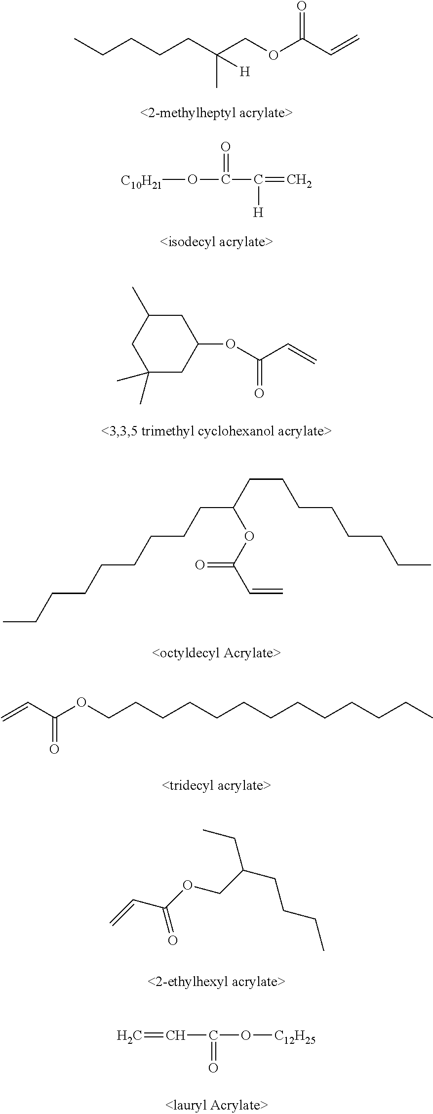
CCCCCC(COC(C=C)=O)(C)[H].[C10H21]OC(=O)C([H])=C.C1C(C)CC(C)(C)CC1OC(C=C)=O.CCCCCCCCCC(CCCCCCCC)OC(=O)C=C.C=CC(OCCCCCCCCCCCCC)=O.C=CC(OCC(CC)CCCC)=O.C=CC(O[C12H25])=O
